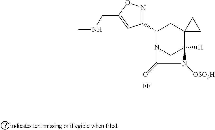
C1(C2=NOC(CNC)=C2)N2CC([H])(C3(C1)CC3)N([OSO3H])C2=O.[FF]
